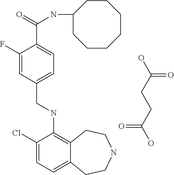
OC(=O)CCC(=O)O.C12=CC=C(Cl)C(NCC3=CC=C(C(=O)NC4CCCCCCC4)C(F)=C3)=C1CCNCC2
